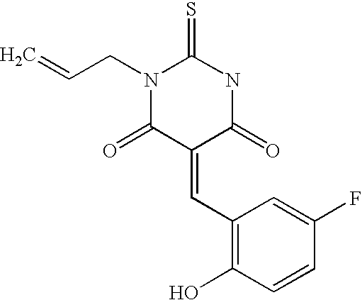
C(=C1C(=O)N(CC=C)C(=S)NC1=O)C1=C(O)C=CC(F)=C1
